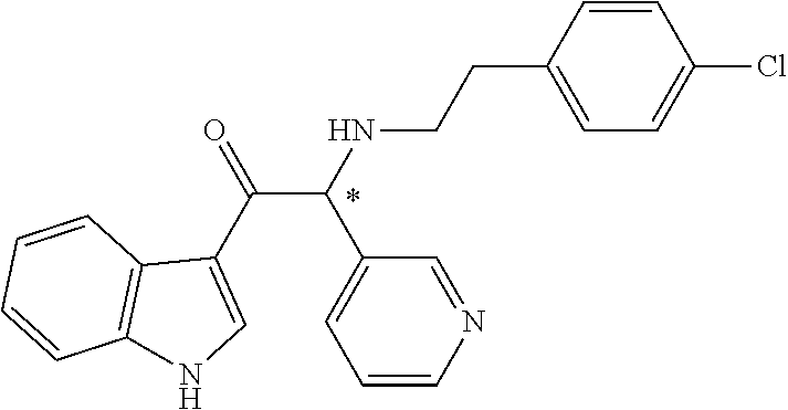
C1=CC(CCNC(C(C2=CNC3=C2C=CC=C3)=O)C2=CC=CN=C2)=CC=C1Cl
